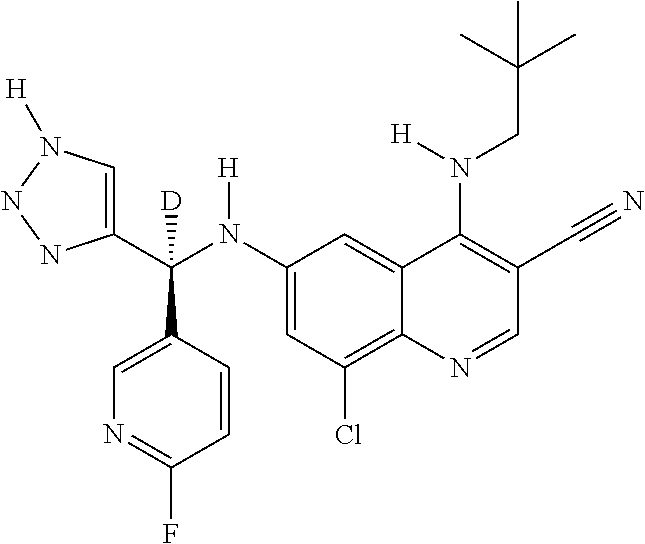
C1(N(C(C2=CN([H])NN2)(C2=CN=C(F)C=C2)[D])[H])=CC(Cl)=C2C(=C1)C(N(CC(C)(C)C)[H])=C(C#N)C=N2
